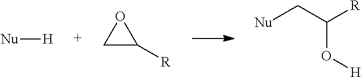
[Nu][H].C1C([R])O1.[Nu]CC([R])O[H]
